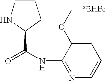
N1C(C(=O)NC2=NC=CC=C2OC)CCC1
